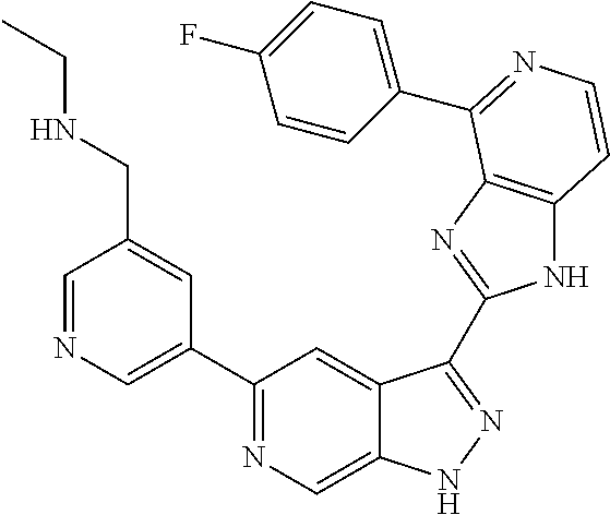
C1=NC=C(C2=NC=C3C(=C2)C(C2=NC4=C(N2)C=CN=C4C2=CC=C(F)C=C2)=NN3)C=C1CNCC
